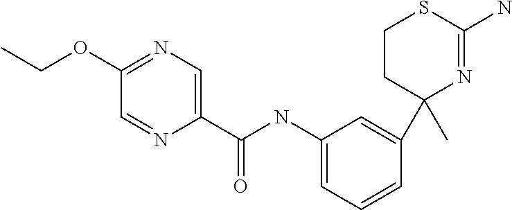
C1CC(C2=CC(NC(C3=CN=C(OCC)C=N3)=O)=CC=C2)(C)N=C(N)S1
